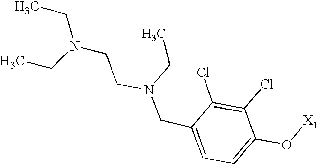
C(C1=CC=C(O[X1])C(Cl)=C1Cl)N(CCN(CC)CC)CC
